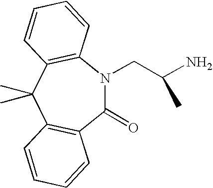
C1(=O)N(CC(N)C)C2=C(C(C)(C)C3=C1C=CC=C3)C=CC=C2
